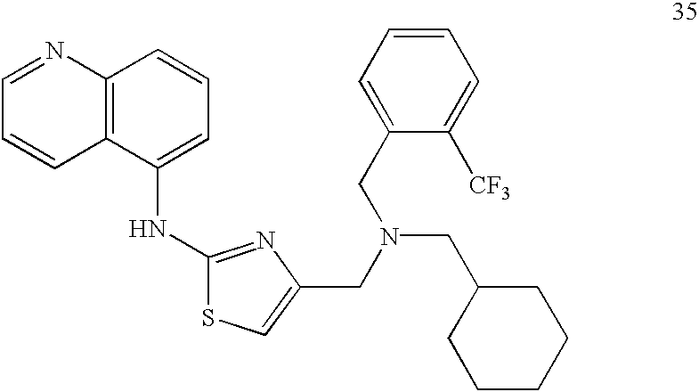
C12=C(C(NC3=NC(CN(CC4CCCCC4)CC4=CC=CC=C4[CF3])=CS3)=CC=C1)C=CC=N2
